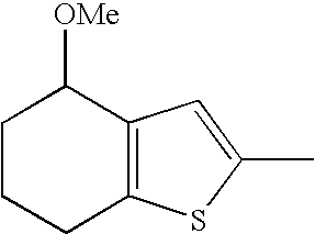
C1(C)=CC2=C(S1)CCCC2[OMe]
